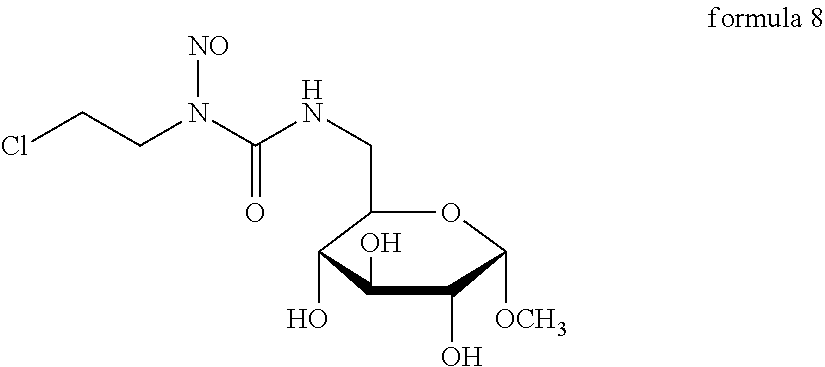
C1(CNC(N(CCCl)[NO])=O)C(O)C(O)C(O)C([OCH3])O1
